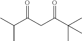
CC(C(CC(C(C)(C)C)=O)=O)C
